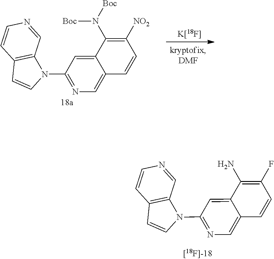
C1(N2C3=C(C=C2)C=CN=C3)=NC=C2C(=C1)C(N([Boc])[Boc])=C([NO2])C=C2.[K[18F]].C1(N2C3=C(C=C2)C=CN=C3)=NC=C2C(=C1)C(N)=C(F)C=C2
